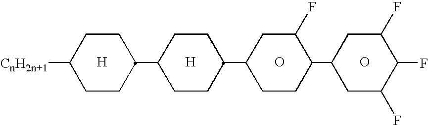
[H].[H].O.O.C1([CnH2n+1])CCC(C2CCC(C3CCC(C4CC(F)C(F)C(F)C4)C(F)C3)CC2)CC1
